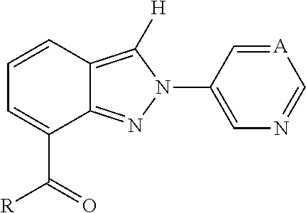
C1=CC2=C([H])N(C3=CN=C[A]=C3)N=C2C(C([R])=O)=C1
